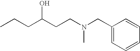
CCCC(CCN(CC1=CC=CC=C1)C)O
